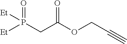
[Et]P([Et])(CC(OCC#C)=O)=O
